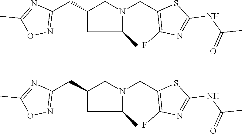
C1C(CC2=NOC(C)=N2)CC(C)N1CC1=C(F)N=C(NC(C)=O)S1.C1C(CC2=NOC(C)=N2)CC(C)N1CC1=C(F)N=C(NC(C)=O)S1
